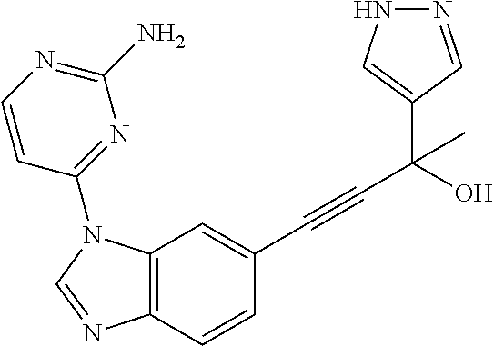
C12=C(N(C3=NC(N)=NC=C3)C=N1)C=C(C#CC(C1=CNN=C1)(O)C)C=C2
